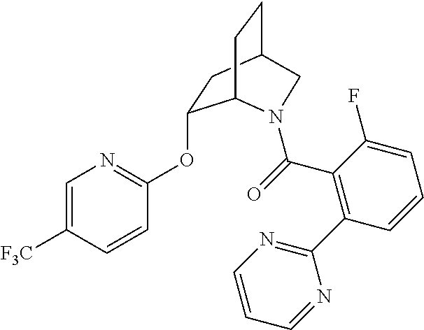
C1=C([F3C])C=CC(OC2CC3CCC2N(C(=O)C2=C(C4=NC=CC=N4)C=CC=C2F)C3)=N1
